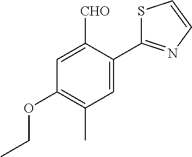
C1(C2=NC=CS2)=CC(C)=C(OCC)C=C1[CHO]
